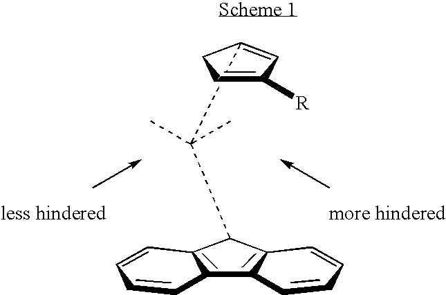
C12C3C(C(C(C)(C)C4=CC([R])CC4)C1C=CCC2)C=CCC3
